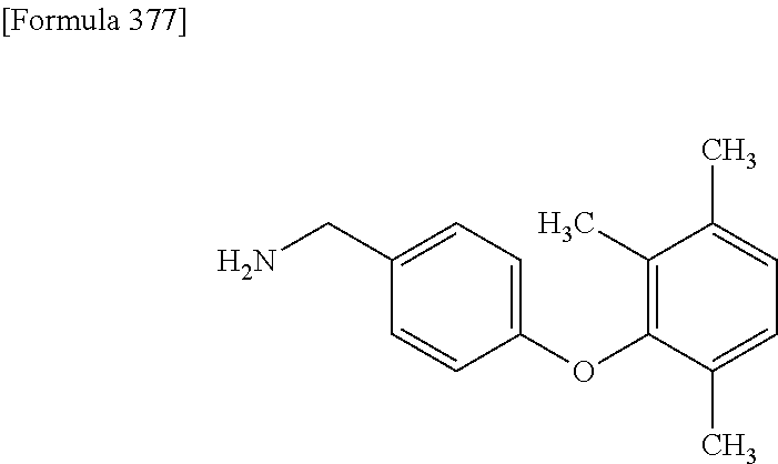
C1(CN)=CC=C(OC2=C(C)C(C)=CC=C2C)C=C1
